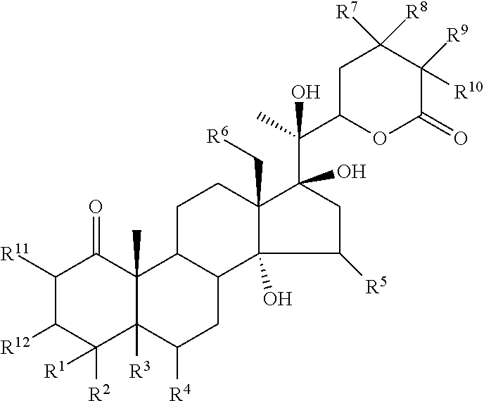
C1([R11])C([R12])C([R2])([R1])C2([R3])C(C)(C1=O)C1C(CC2[R4])C2(O)C(C[R6])(CC1)C(C(C)(C1OC(=O)C([R9])([R10])C([R8])([R7])C1)O)(O)CC2[R5]
